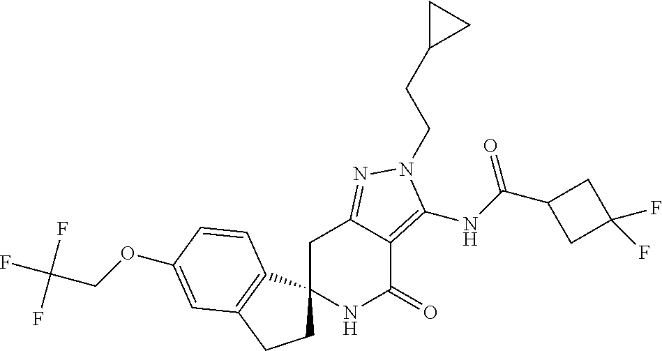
O(C1=CC2=C(C3(CC2)NC(=O)C2=C(NC(=O)C4CC(F)(F)C4)N(CCC4CC4)N=C2C3)C=C1)CC(F)(F)F
